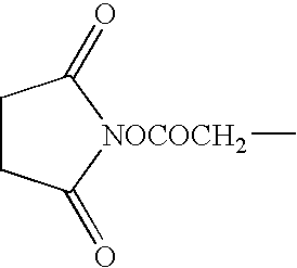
C1CC(=O)[NOCOCH2](C)C1=O
